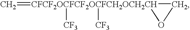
C=[CFCF2OCFCF2OCFCH2OCH2CH]1([CF3])([CF3])CO1
